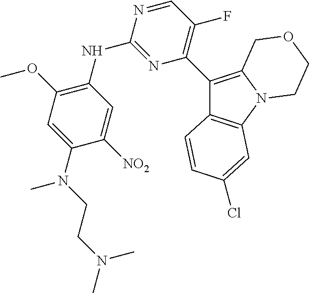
C1(C2=C(F)C=NC(NC3=C(OC)C=C(N(CCN(C)C)C)C([NO2])=C3)=N2)=C2N(C3=C1C=CC(Cl)=C3)CCOC2
